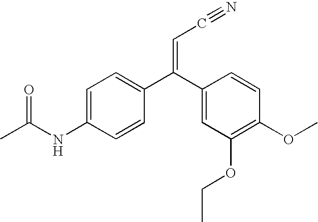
C1=C(C(C2=CC(OCC)=C(OC)C=C2)=CC#N)C=CC(NC(C)=O)=C1
